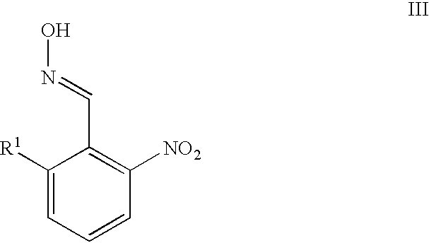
C1([R1])=CC=CC([NO2])=C1C=NO
